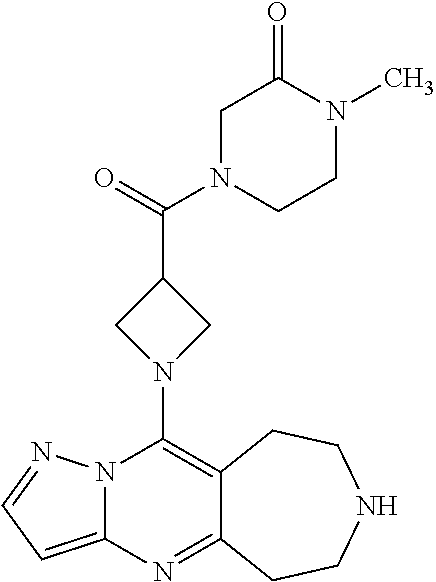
C12=C(N3CC(C(=O)N4CCN(C)C(=O)C4)C3)N3C(=CC=N3)N=C1CCNCC2
